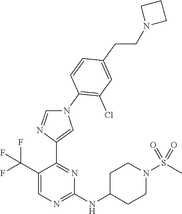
C1(C(F)(F)F)=CN=C(NC2CCN(S(C)(=O)=O)CC2)N=C1C1=CN(C2=C(Cl)C=C(CCN3CCC3)C=C2)C=N1
